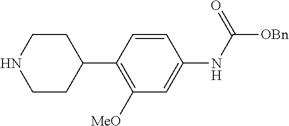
C1([MeO])=C(C2CCNCC2)C=CC(NC([OBn])=O)=C1
